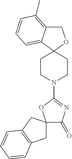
C1C2=C(C)C=CC=C2C2(O1)CCN(C1=NC(=O)C3(O1)CC1=C(C3)C=CC=C1)CC2
